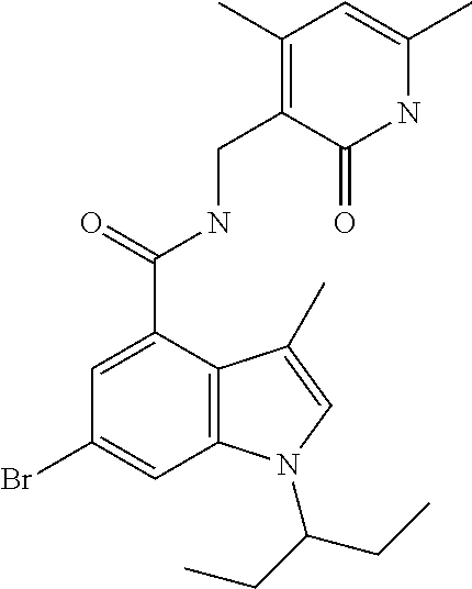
BrC1=CC2=C(C(C(NCC3=C(C)C=C(C)NC3=O)=O)=C1)C(C)=CN2C(CC)CC
